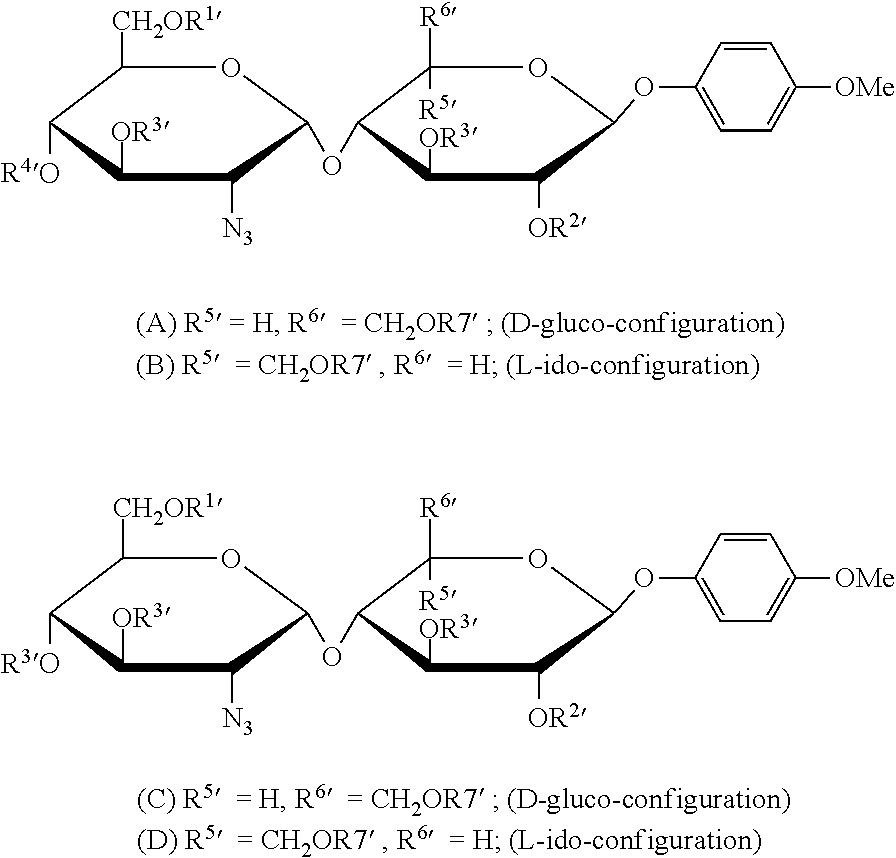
C1([CH2OR1])C([R4O])C([OR3])C([N3])C(OC2C([R6])([R5])OC(OC3=CC=C([OMe])C=C3)C([OR2])C2[OR3])O1.C1([CH2OR1])C([R3O])C([OR3])C([N3])C(OC2C([R6])([R5])OC(OC3=CC=C([OMe])C=C3)C([OR2])C2[OR3])O1
